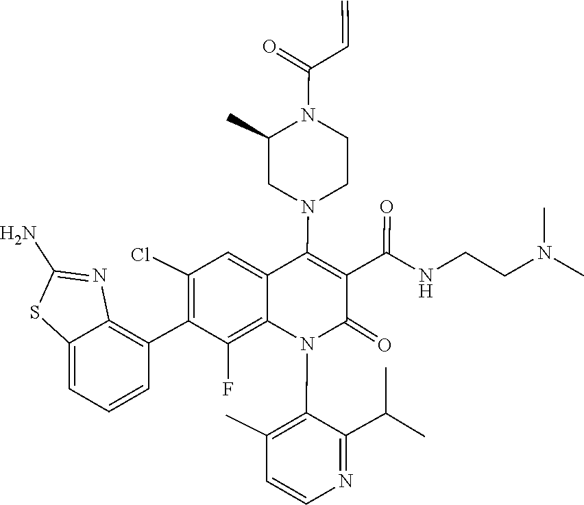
C1(N2C3=C(F)C(C4=C5N=C(N)SC5=CC=C4)=C(Cl)C=C3C(N3CC(C)N(C(C=C)=O)CC3)=C(C(=O)NCCN(C)C)C2=O)=C(C)C=CN=C1C(C)C
